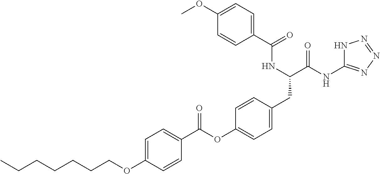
C1(C(=O)NC(CC2=CC=C(OC(C3=CC=C(OCCCCCCC)C=C3)=O)C=C2)C(NC2=NN=NN2)=O)=CC=C(OC)C=C1
